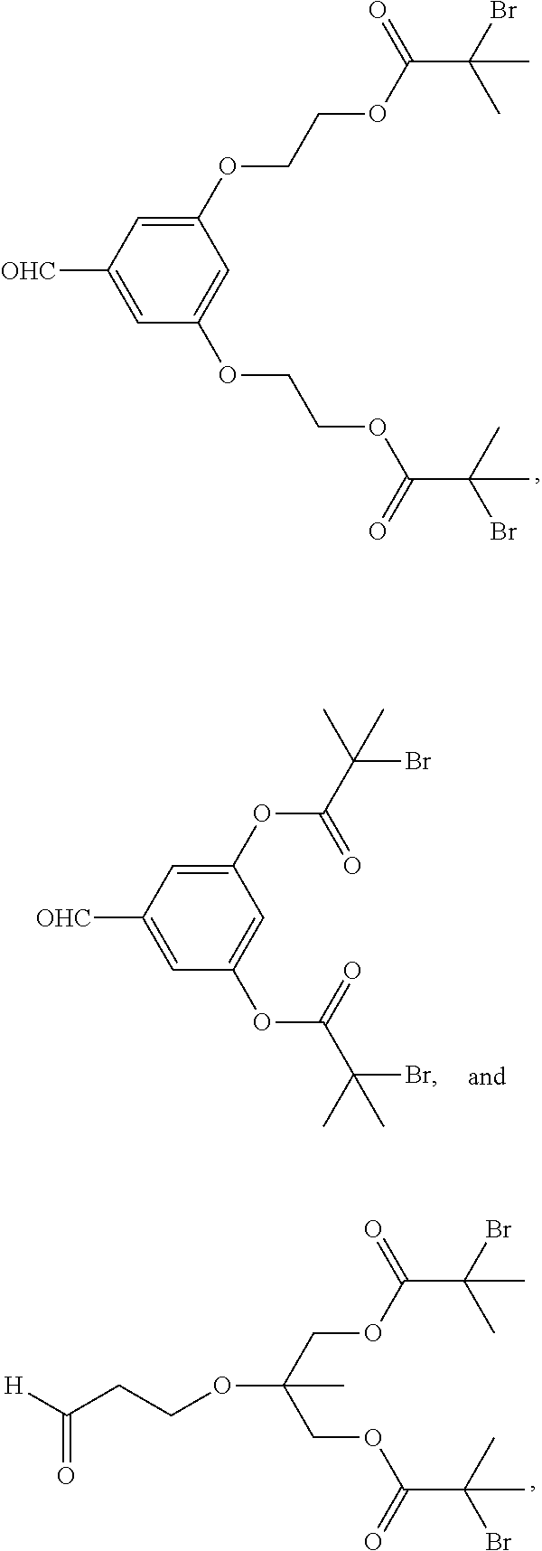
C1(OCCOC(C(Br)(C)C)=O)=CC([OHC])=CC(OCCOC(C(C)(Br)C)=O)=C1.C(=O)([H])CCOC(COC(C(C)(Br)C)=O)(COC(C(Br)(C)C)=O)C.C1(OC(C(Br)(C)C)=O)=CC([OHC])=CC(OC(C(Br)(C)C)=O)=C1
